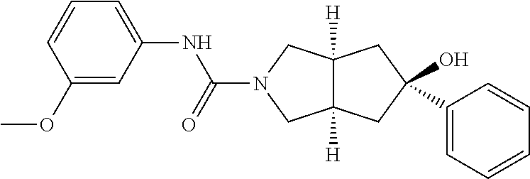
C1=CC=CC=C1C1(O)CC2([H])C([H])(CN(C(NC3=CC=CC(OC)=C3)=O)C2)C1
